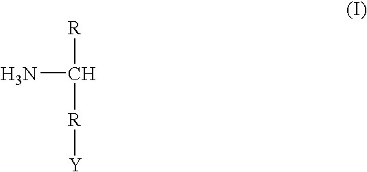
NC([R])[R][Y]
